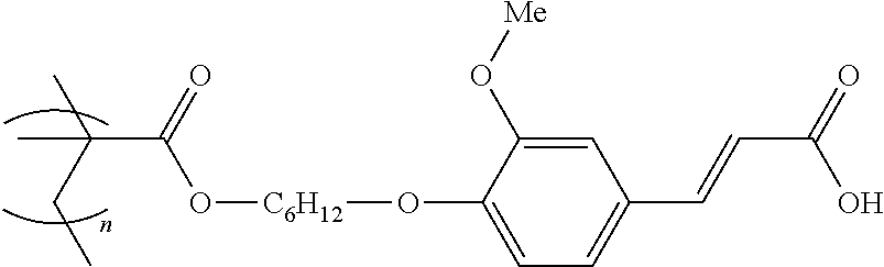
C1=C(O[Me])C(O[C6H12]OC(=O)C(C)(CC)C)=CC=C1C=CC(O)=O
